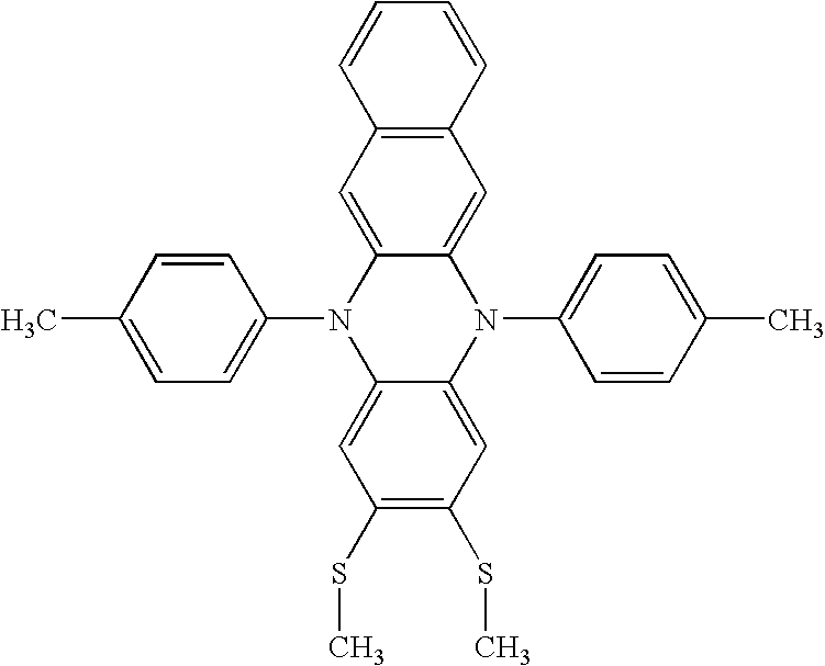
C1=CC(C)=CC=C1N1C2=CC(SC)=C(SC)C=C2N(C2=CC=C(C)C=C2)C2=CC3=C(C=C12)C=CC=C3
